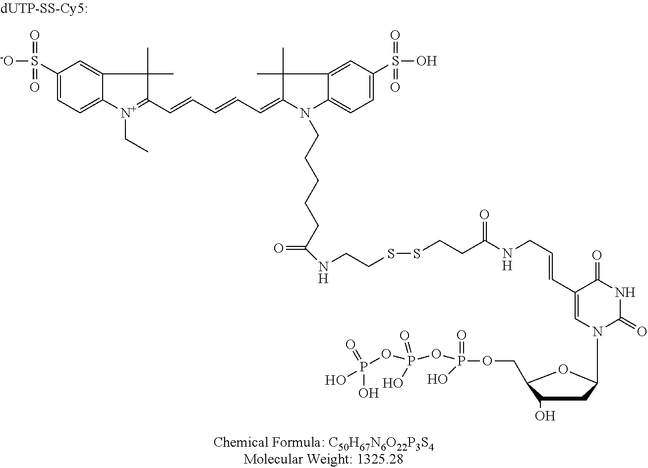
C1=C(C=CCNC(CCSSCCNC(=O)CCCCCN2C3=CC=C(S(=O)(O)=O)C=C3C(C)(C)C2=CC=CC=CC2=[N+](CC)C3=CC=C(S(=O)([-O])=O)C=C3C2(C)C)=O)C(=O)NC(=O)N1C1CC(O)C(COP(=O)(OP(=O)(OP(=O)(O)O)O)O)O1
